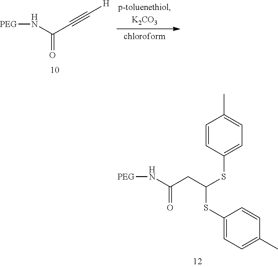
N(C(C#C[H])=O)[PEG].N(C(CC(SC1=CC=C(C)C=C1)SC1=CC=C(C)C=C1)=O)[PEG]
